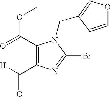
C1(C(=O)OC)=C(C([H])=O)N=C(Br)N1CC1=COC=C1
